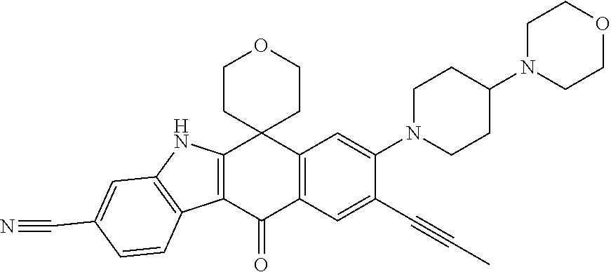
C12=C(C(=O)C3=C(C14CCOCC4)C=C(N1CCC(N4CCOCC4)CC1)C(C#CC)=C3)C1=C(N2)C=C(C#N)C=C1
